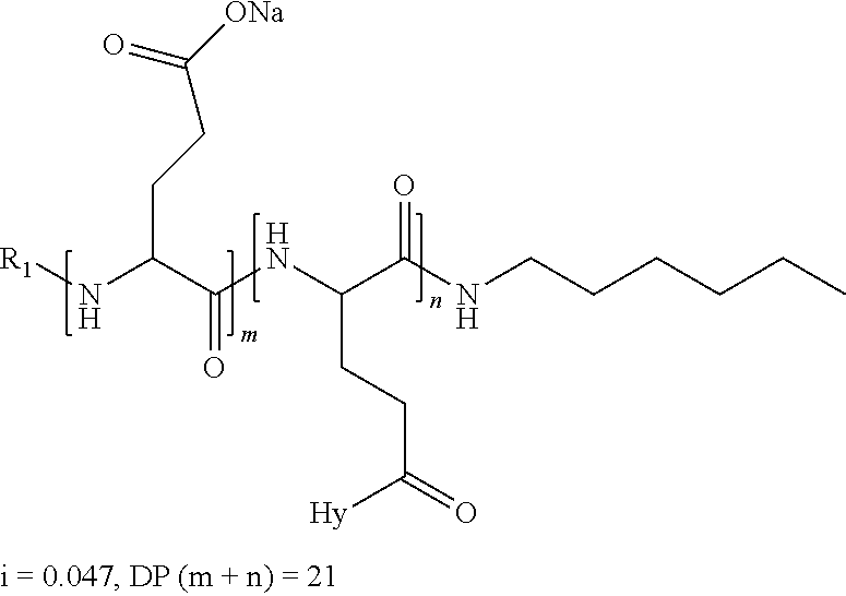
[R1]NC(C(NC(C(NCCCCCC)=O)CCC(=O)[Hy])=O)CCC([ONa])=O
